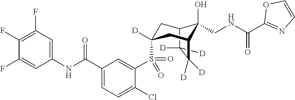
C12C([D])([D])C([D])([D])C(CC(S(C3=CC(C(NC4=CC(F)=C(F)C(F)=C4)=O)=CC=C3Cl)(=O)=O)([D])C1)C2(O)CNC(C1=NC=CO1)=O
